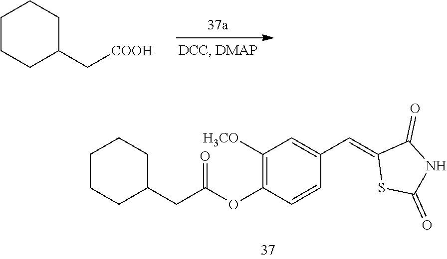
C1C(C[COOH])CCCC1.C1C(CC(OC2=C([H3CO])C=C(C=C3SC(=O)NC3=O)C=C2)=O)CCCC1
